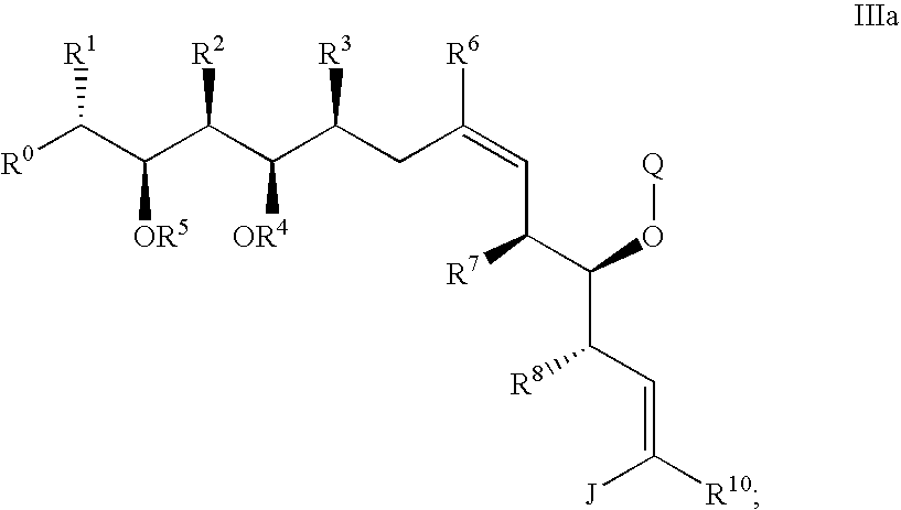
[R0]C(C(C(C(C(CC(=CC(C(C(C=C([R10])[J])[R8])O[Q])[R7])[R6])[R3])[OR4])[R2])[OR5])[R1]
